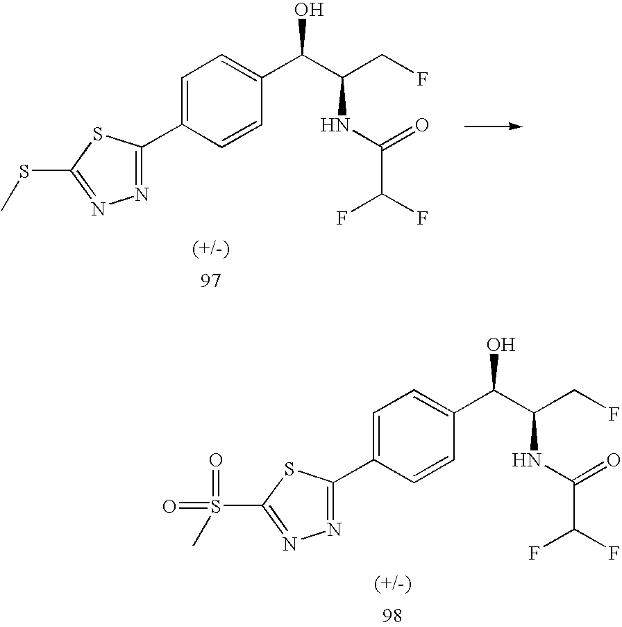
N1=C(C2=CC=C(C(C(CF)NC(=O)C(F)F)O)C=C2)SC(SC)=N1.N1=C(C2=CC=C(C(C(CF)NC(=O)C(F)F)O)C=C2)SC(S(=O)(=O)C)=N1
